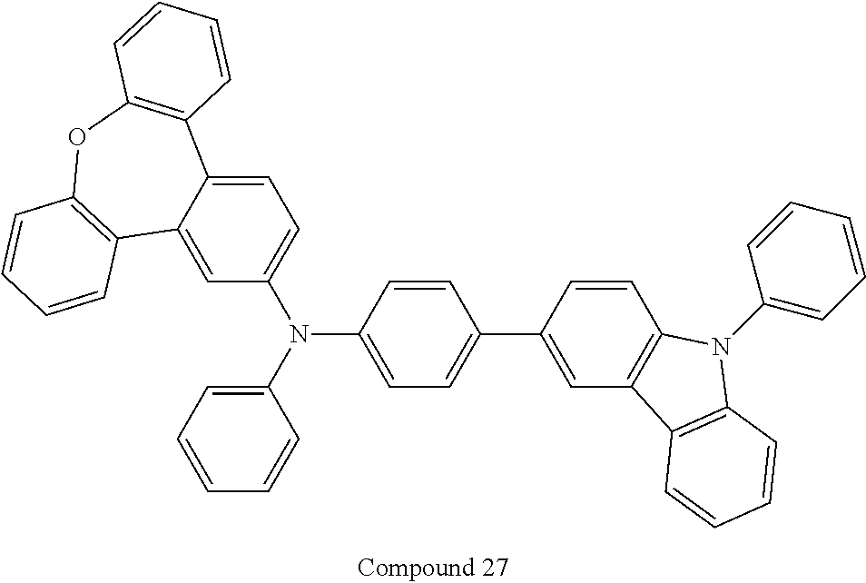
C1=CC=C(N(C2=CC=C3C(=C2)C2=C(OC4=C3C=CC=C4)C=CC=C2)C2=CC=C(C3=CC4=C(C=C3)N(C3=CC=CC=C3)C3=C4C=CC=C3)C=C2)C=C1
